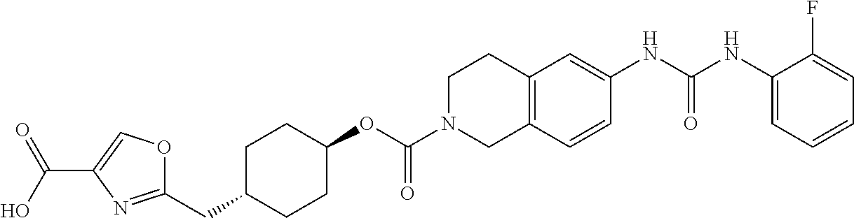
C1(NC(NC2=CC3=C(C=C2)CN(C(OC2CCC(CC4=NC(C(O)=O)=CO4)CC2)=O)CC3)=O)=CC=CC=C1F
